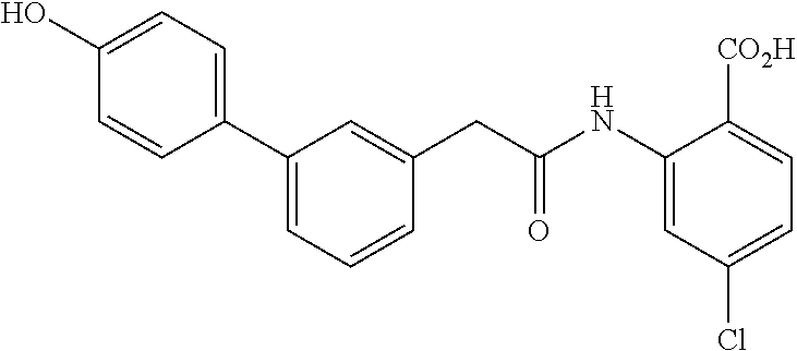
C1(O)=CC=C(C2=CC=CC(CC(NC3=CC(Cl)=CC=C3[CO2H])=O)=C2)C=C1
